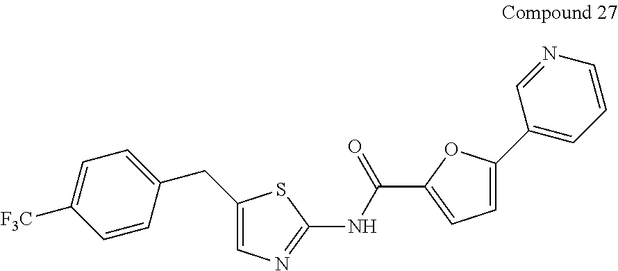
C1=C(CC2=CC=C([F3C])C=C2)SC(NC(C2=CC=C(C3=CC=CN=C3)O2)=O)=N1
